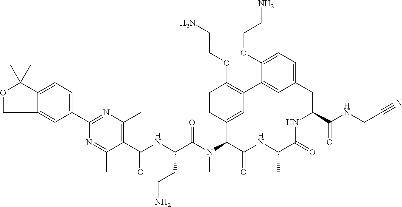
C12=CC(C3=NC(C)=C(C(NC(C(N(C4C(=O)NC(C)C(=O)NC(C(NCC#N)=O)CC5=CC=C(OCCN)C(=C5)C5=C(OCCN)C=CC4=C5)C)=O)CCN)=O)C(C)=N3)=CC=C1C(C)(C)OC2
